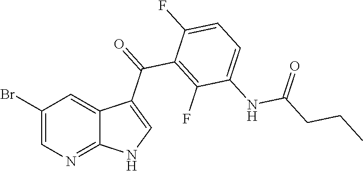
C1(Br)=CN=C2C(=C1)C(C(=O)C1=C(F)C(NC(CCC)=O)=CC=C1F)=CN2
